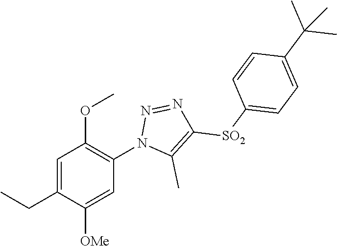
C1=C(CC)C([OMe])=CC(N2C(C)=C([SO2]C3=CC=C(C(C)(C)C)C=C3)N=N2)=C1OC
